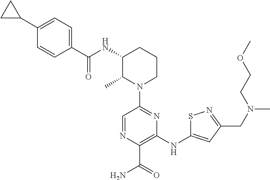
C1(C2CC2)=CC=C(C(NC2C(C)N(C3=NC(NC4=CC(CN(C)CCOC)=NS4)=C(C(=O)N)N=C3)CCC2)=O)C=C1
